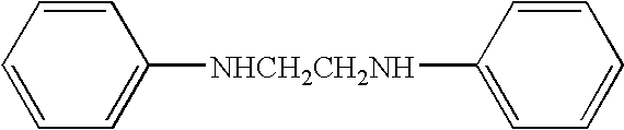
C1=CC=C([NHCH2CH2NH]C2=CC=CC=C2)C=C1
